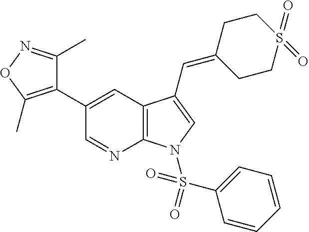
C12=C(C=C(C3=C(C)ON=C3C)C=N1)C(C=C1CCS(=O)(=O)CC1)=CN2S(C1=CC=CC=C1)(=O)=O
